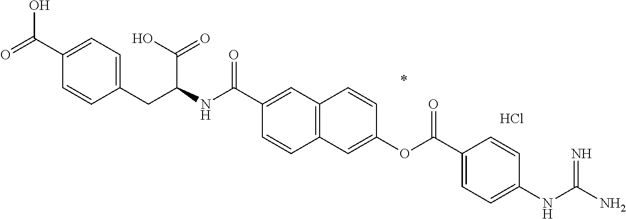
C12=C(C=C(OC(C3=CC=C(NC(N)=N)C=C3)=O)C=C1)C=CC(C(NC(CC1=CC=C(C(=O)O)C=C1)C(O)=O)=O)=C2.Cl
